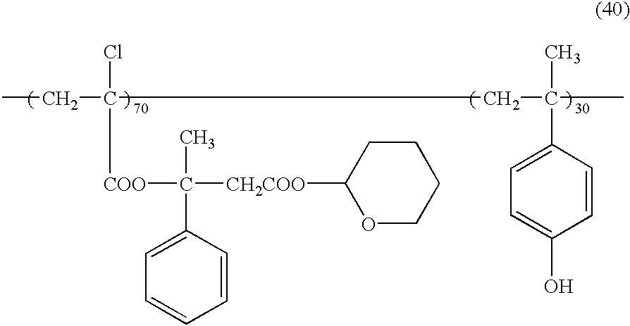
CCC(CC(C)(C1=CC=C(O)C=C1)C)(Cl)[COO]C(C)([CH2COO]C1OCCCC1)C1=CC=CC=C1
